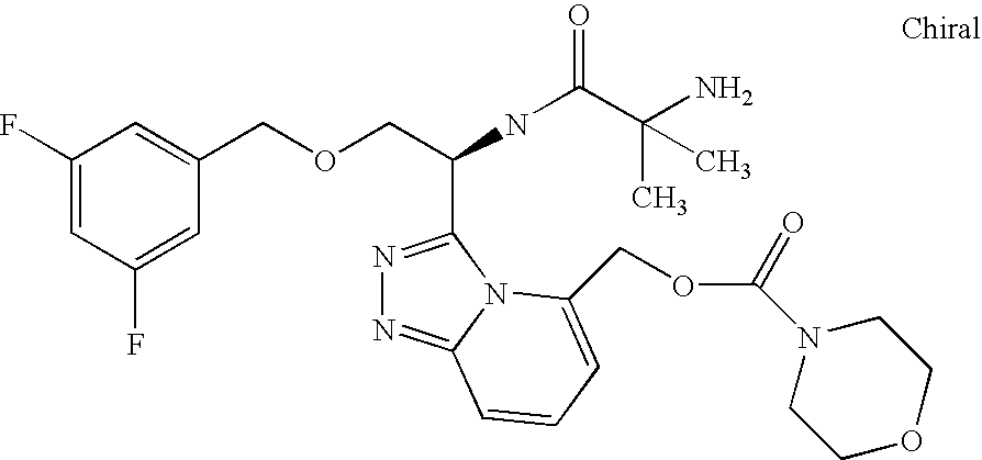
C1(F)=CC(F)=CC(COCC(C2=NN=C3N2C(COC(N2CCOCC2)=O)=CC=C3)NC(C(N)(C)C)=O)=C1
